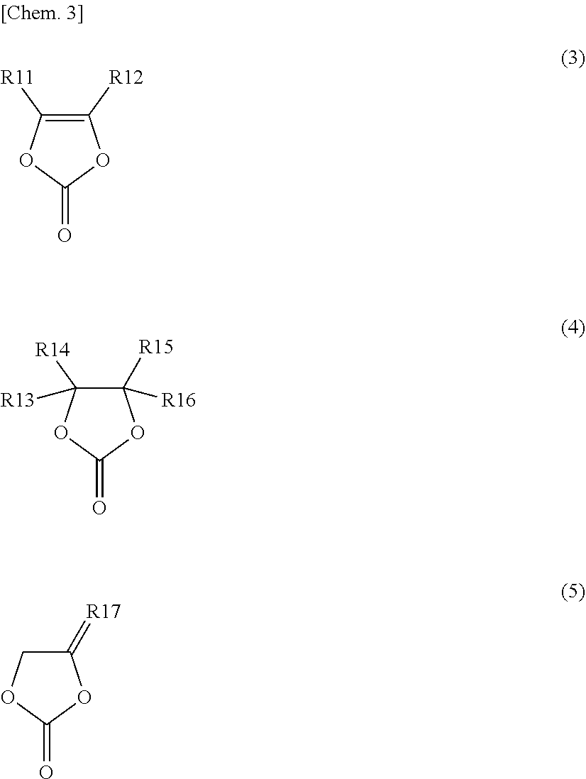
C1([R12])=C([R11])OC(=O)O1.C1([R15])([R16])C([R14])([R13])OC(=O)O1.C1(=[R17])COC(=O)O1
